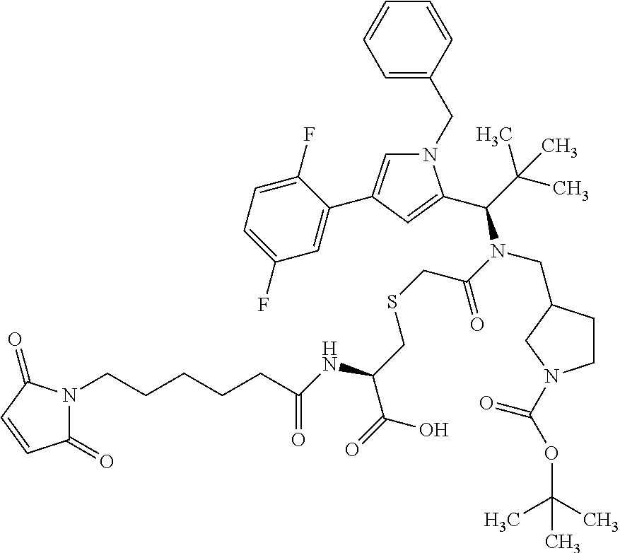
N1(CC2=CC=CC=C2)C=C(C2=CC(F)=CC=C2F)C=C1C(C(C)(C)C)N(C(=O)CSCC(C(=O)O)NC(=O)CCCCCN1C(=O)C=CC1=O)CC1CCN(C(OC(C)(C)C)=O)C1
